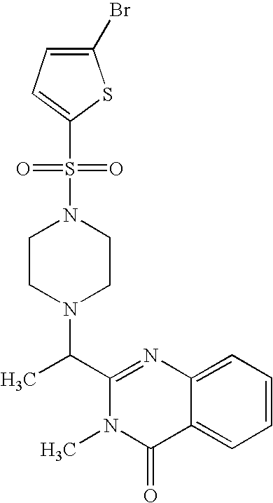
C1(C(N2CCN(S(C3=CC=C(Br)S3)(=O)=O)CC2)C)=NC2=CC=CC=C2C(=O)N1C
